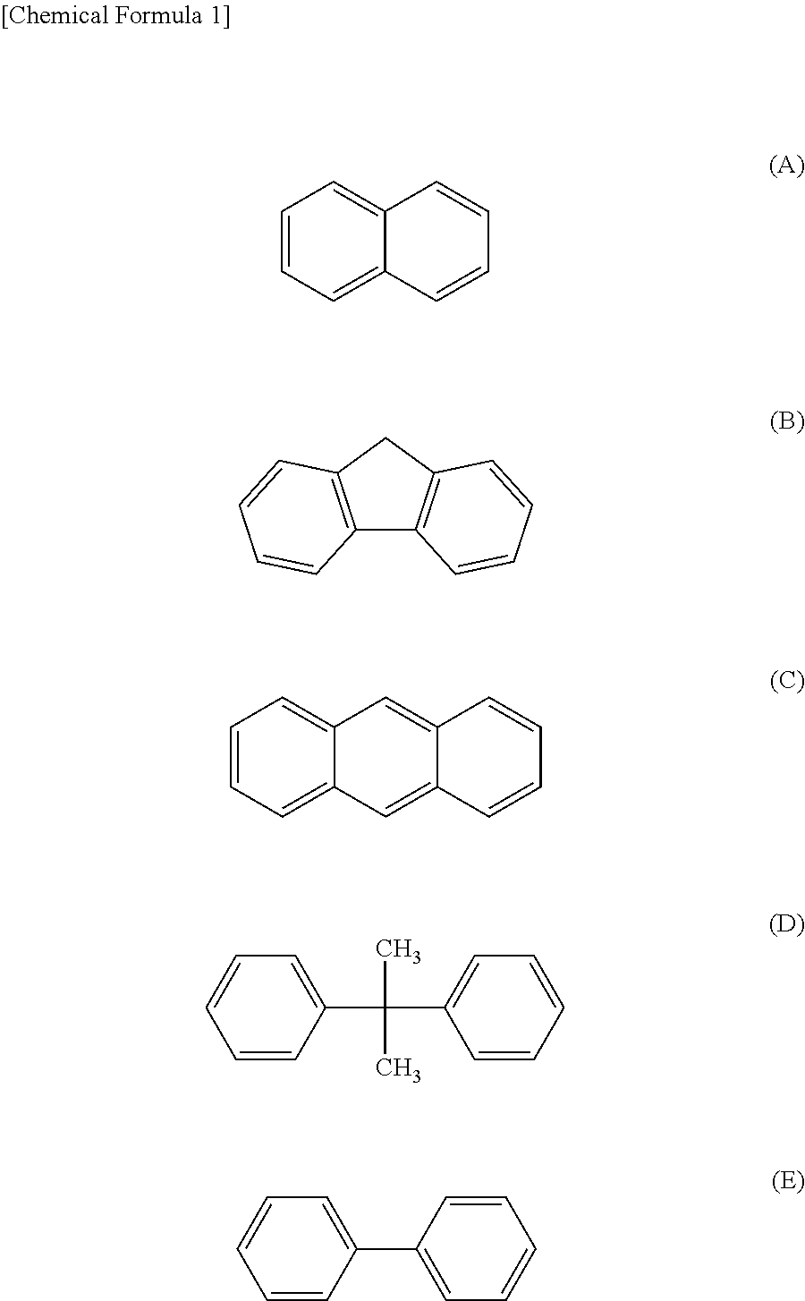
C1=CC=C2C(=C1)C=CC=C2.C12=C(CC3=C1C=CC=C3)C=CC=C2.C1=CC=C2C(=C1)C=C1C(=C2)C=CC=C1.C1=CC(C(C2=CC=CC=C2)(C)C)=CC=C1.C1=CC(C2=CC=CC=C2)=CC=C1
